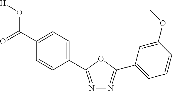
[H]OC(C1=CC=C(C2=NN=C(C3=CC=CC(OC)=C3)O2)C=C1)=O
